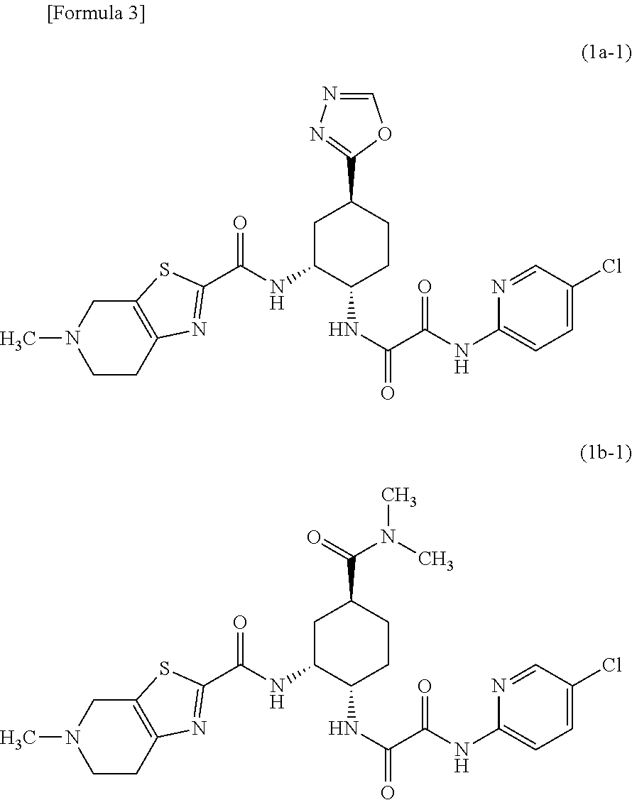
C1CC2=C(CN1C)SC(C(=O)NC1C(NC(C(NC3=CC=C(Cl)C=N3)=O)=O)CCC(C3=NN=CO3)C1)=N2.C1CC2=C(CN1C)SC(C(=O)NC1C(NC(C(NC3=CC=C(Cl)C=N3)=O)=O)CCC(C(=O)N(C)C)C1)=N2
